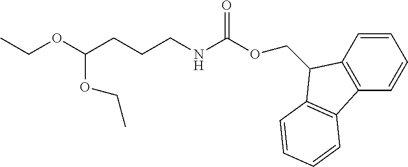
C1=CC2=C(C=C1)C1=C(C=CC=C1)C2COC(NCCCC(OCC)OCC)=O
